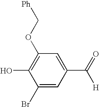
C1(Br)=CC(C(=O)[H])=CC(OC[Ph])=C1O
